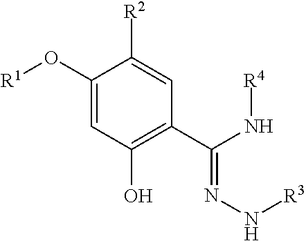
C1(O[R1])=CC(O)=C(C(N[R4])=NN[R3])C=C1[R2]
